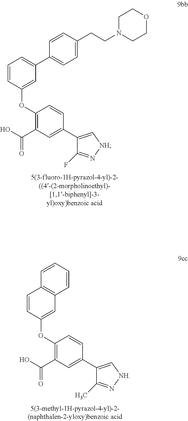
O(C1=C(C(O)=O)C=C(C2=C[NH]N=C2F)C=C1)C1=CC(C2=CC=C(CCN3CCOCC3)C=C2)=CC=C1.O(C1=C(C(O)=O)C=C(C2=C[NH]N=C2C)C=C1)C1=CC2=C(C=C1)C=CC=C2
